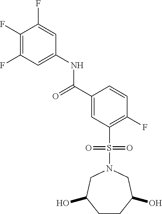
C1(F)=C(F)C=C(NC(C2=CC(S(=O)(=O)N3CC(O)CCC(O)C3)=C(F)C=C2)=O)C=C1F
